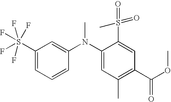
C1=C(S(F)(F)(F)(F)F)C=C(N(C2=CC(C)=C(C(OC)=O)C=C2S(=O)(=O)C)C)C=C1
